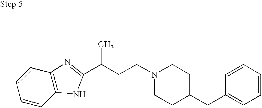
C1=CC=CC2=C1N=C(C(CCN1CCC(CC3=CC=CC=C3)CC1)C)N2
